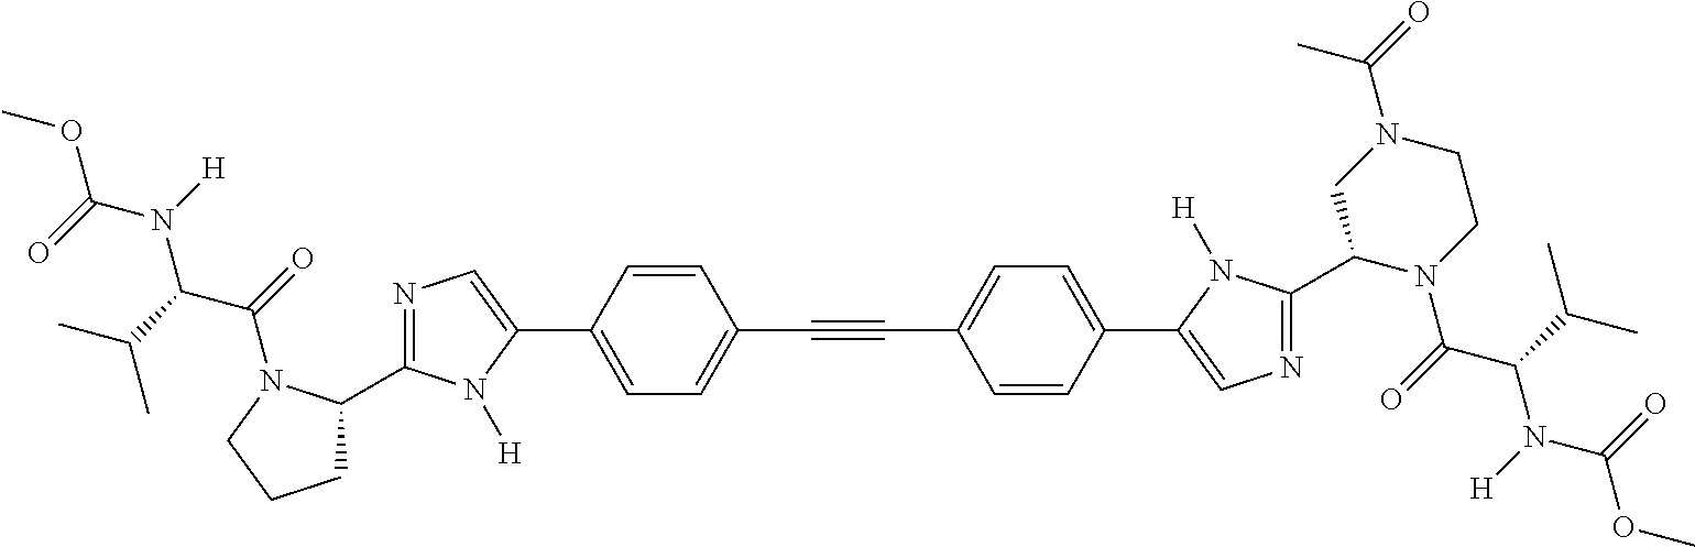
C1=C(C2=CN=C(C3CCCN3C(=O)C(C(C)C)N(C(OC)=O)[H])N2[H])C=CC(C#CC2=CC=C(C3=CN=C(C4N(C(=O)C(C(C)C)N(C(OC)=O)[H])CCN(C(=O)C)C4)N3[H])C=C2)=C1
